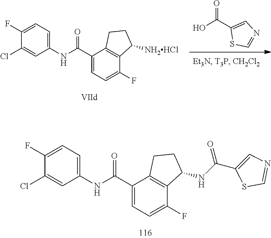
C1(Cl)=CC(NC(C2=CC=C(F)C3=C2CCC3NC(=O)C2=CN=CS2)=O)=CC=C1F.OC(C1=CN=CS1)=O.C1(Cl)=CC(NC(C2=CC=C(F)C3=C2CCC3[NH2HCl])=O)=CC=C1F
